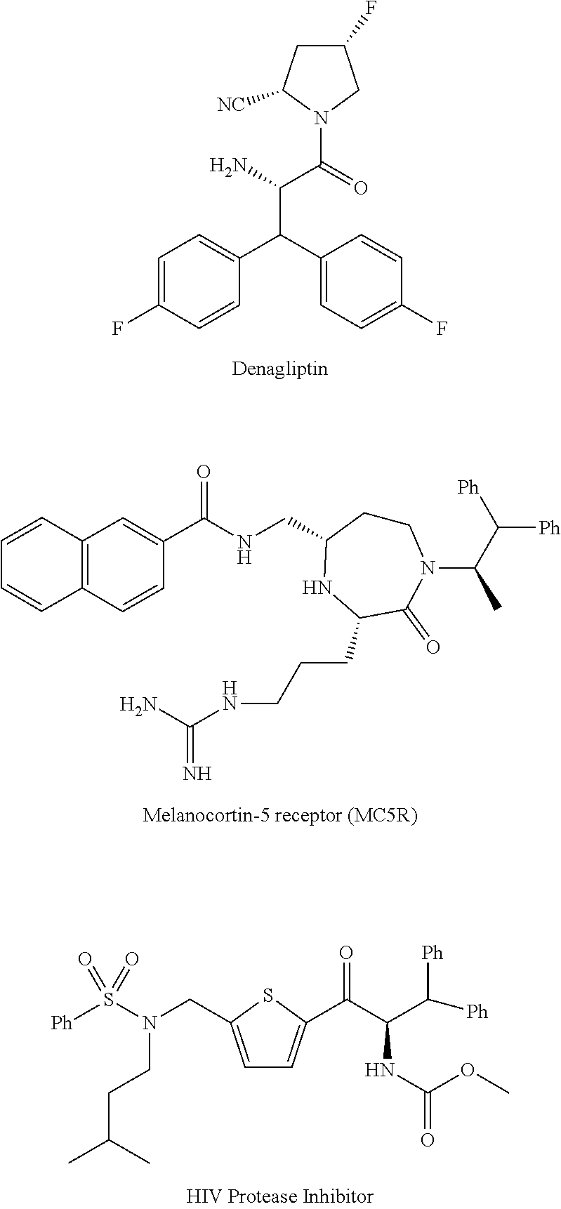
C1(C(C2=CC=C(F)C=C2)C(C(N2CC(F)CC2[NC])=O)N)=CC=C(F)C=C1.N1(C(C([Ph])[Ph])C)CCC(CNC(C2=CC3=C(C=C2)C=CC=C3)=O)NC(CCCNC(N)=N)C1=O.C1=C(CN(S(=O)(=O)[Ph])CCC(C)C)SC(C(C(C([Ph])[Ph])NC(=O)OC)=O)=C1
